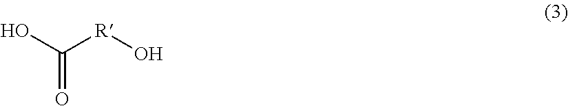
OC([R]O)=O
